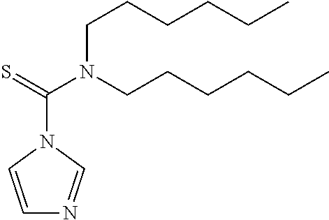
C1=CN(C(=S)N(CCCCCC)CCCCCC)C=N1
